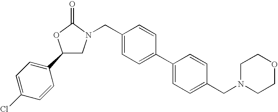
C1(C2=CC=C(Cl)C=C2)CN(CC2=CC=C(C3=CC=C(CN4CCOCC4)C=C3)C=C2)C(=O)O1
